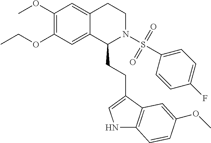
C1(OC)=C(OCC)C=C2C(=C1)CCN(S(=O)(=O)C1=CC=C(F)C=C1)C2CCC1=CNC2=C1C=C(OC)C=C2
